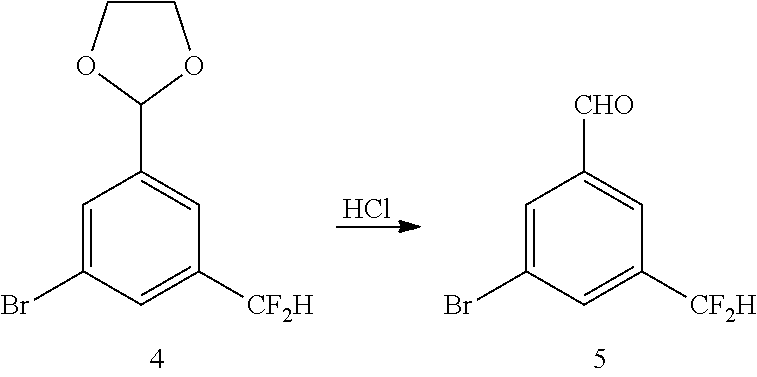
C1=C(Br)C=C([CF2H])C=C1C1OCCO1.Cl.C1=C(Br)C=C([CF2H])C=C1[CHO]
